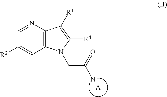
[A].C(C(N)=O)N1C2=C(N=CC([R2])=C2)C([R1])=C1[R4]
